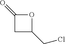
O1C(=O)CC1CCl
